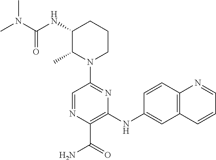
C1(NC(N(C)C)=O)C(C)N(C2=NC(NC3=CC4=C(C=C3)N=CC=C4)=C(C(=O)N)N=C2)CCC1
